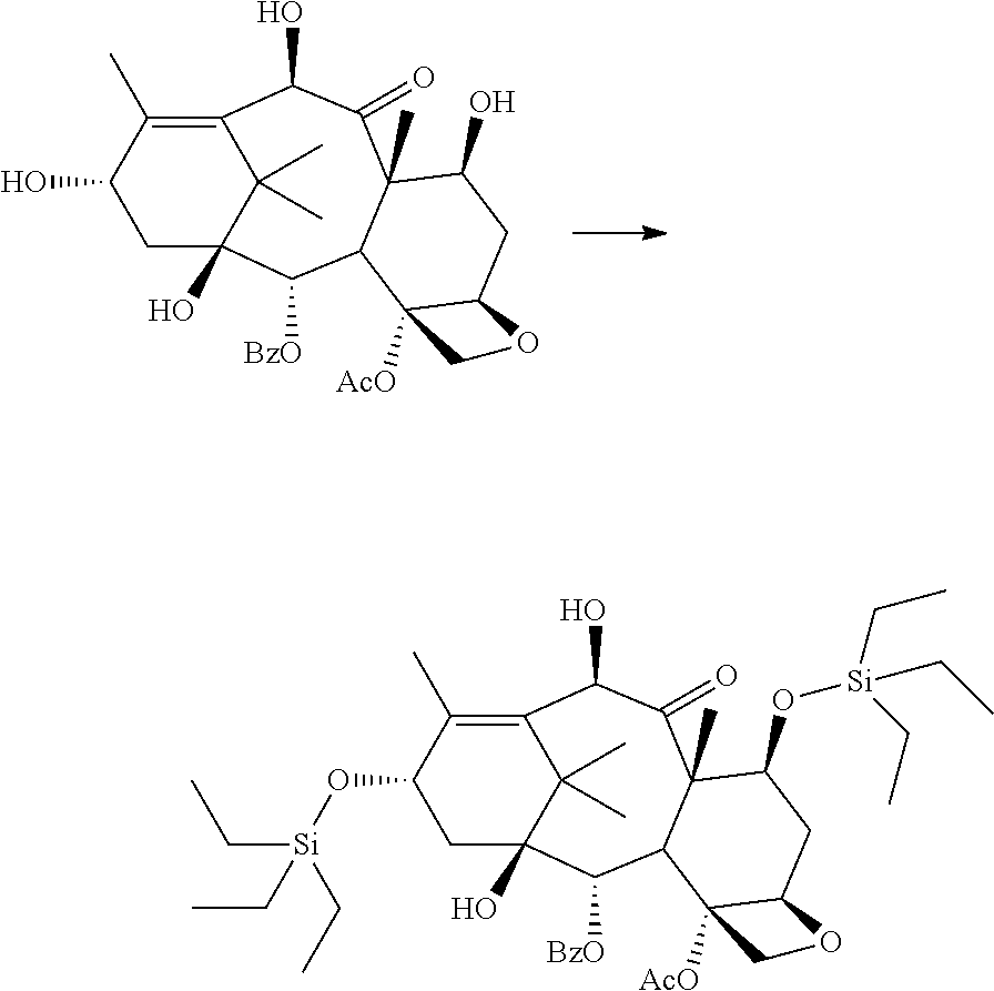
C1C2(O)C(C)(C)C(=C(C)C1O)C(O)C(=O)C1(C)C(C2[BzO])C2([AcO])C(CC1O)OC2.C1C2(O)C(C)(C)C(=C(C)C1O[Si](CC)(CC)CC)C(O)C(=O)C1(C)C(C2[BzO])C2([AcO])C(CC1O[Si](CC)(CC)CC)OC2
